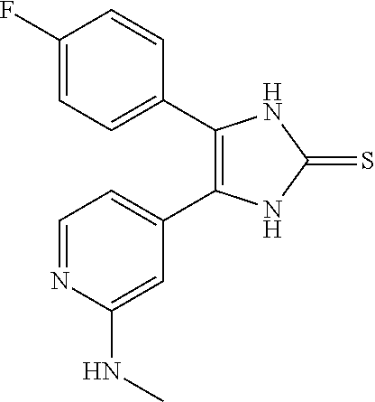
C1=C(C2=C(C3=CC=C(F)C=C3)NC(=S)N2)C=C(NC)N=C1
